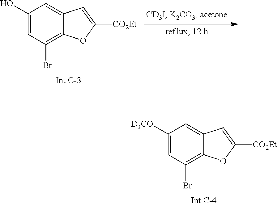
C1([D3CO])=CC(Br)=C2C(=C1)C=C([CO2Et])O2.C1(O)=CC(Br)=C2C(=C1)C=C([CO2Et])O2
